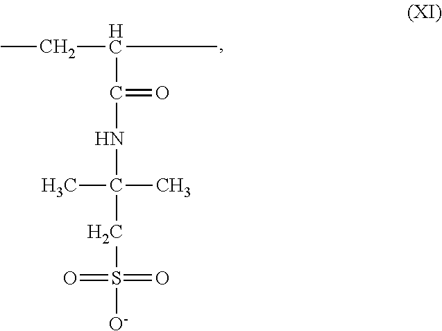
C(S([O-])(=O)=O)C(C)(C)NC(=O)C(CC)C
